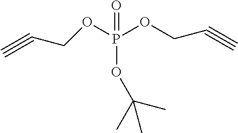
C#CCOP(OCC#C)(OC(C)(C)C)=O
